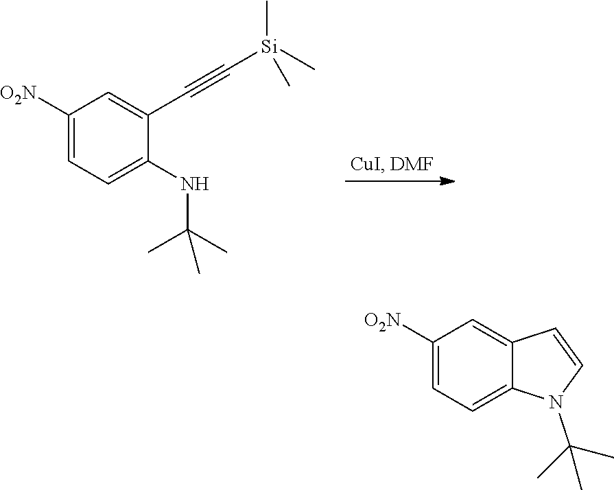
C1([O2N])=CC=C(NC(C)(C)C)C(C#C[Si](C)(C)C)=C1.C1([O2N])=CC=C2C(=C1)C=CN2C(C)(C)C
